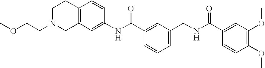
C12=C(C=C(NC(C3=CC(CNC(C4=CC(OC)=C(OC)C=C4)=O)=CC=C3)=O)C=C1)CN(CCOC)CC2
